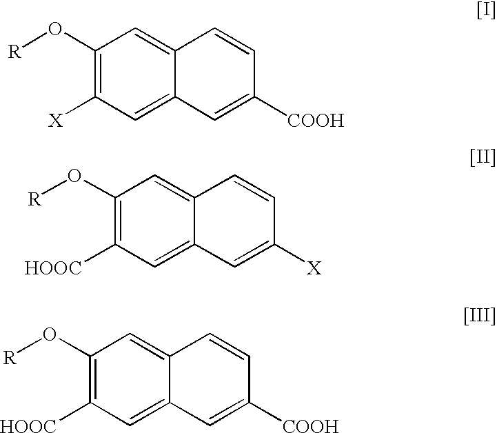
C1(O[R])=C([X])C=C2C(=C1)C=CC([COOH])=C2.C1(O[R])=C([HOOC])C=C2C(=C1)C=CC([X])=C2.C1(O[R])=C([HOOC])C=C2C(=C1)C=CC([COOH])=C2
